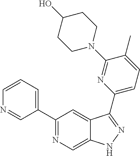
C1(C2=CC=CN=C2)=NC=C2C(=C1)C(C1=CC=C(C)C(N3CCC(O)CC3)=N1)=NN2
